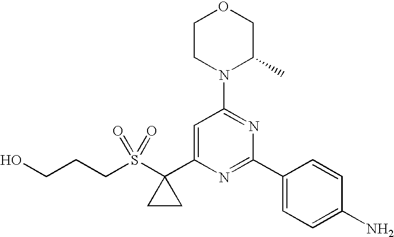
C1CN(C2=NC(C3=CC=C(N)C=C3)=NC(C3(S(CCCO)(=O)=O)CC3)=C2)C(C)CO1
